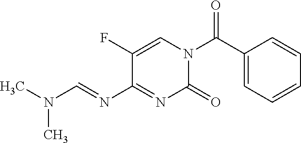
O=C(C1=CC=CC=C1)N1C=C(F)C(N=CN(C)C)=NC1=O
